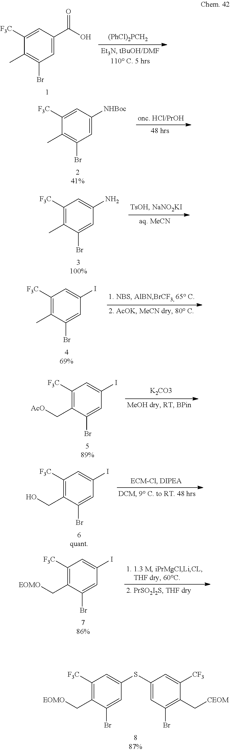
C1([F3C])=CC(C(O)=O)=CC(Br)=C1C.C1([F3C])=CC([NHBoc])=CC(Br)=C1C.C1([F3C])=C(C)C(Br)=CC(N)=C1.C1([F3C])=C(C)C(Br)=CC(I)=C1.C1([F3C])=C(C[AcO])C(Br)=CC(I)=C1.C1([F3C])=C(CO)C(Br)=CC(I)=C1.C1([F3C])=C(C[EOMO])C(Br)=CC(I)=C1.C1([F3C])=C(C[EOMO])C(Br)=CC(SC2=CC(Br)=C(C[CEOM])C([CF3])=C2)=C1
